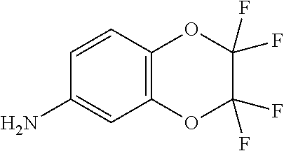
C1=CC2=C(C=C1N)OC(F)(F)C(F)(F)O2
